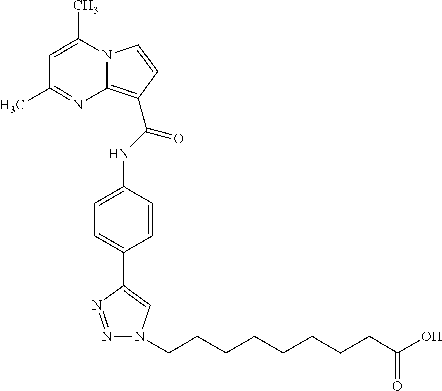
C1=C(C)N2C(=C(C(NC3=CC=C(C4=CN(CCCCCCCCC(=O)O)N=N4)C=C3)=O)C=C2)N=C1C
